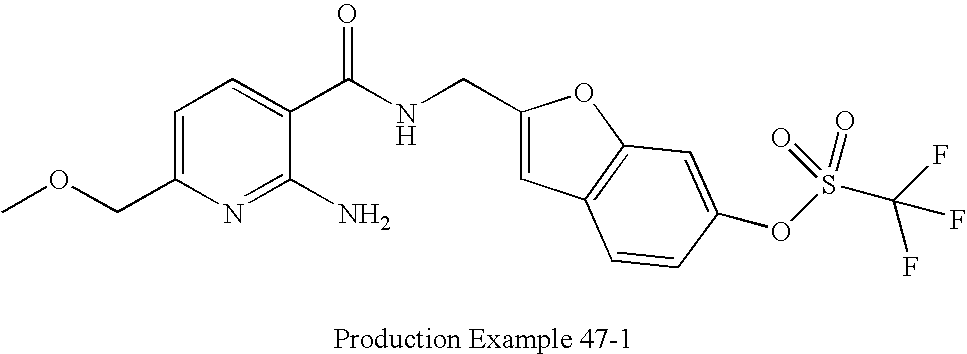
N(CC1=CC2=C(O1)C=C(OS(C(F)(F)F)(=O)=O)C=C2)C(C1=CC=C(COC)N=C1N)=O
